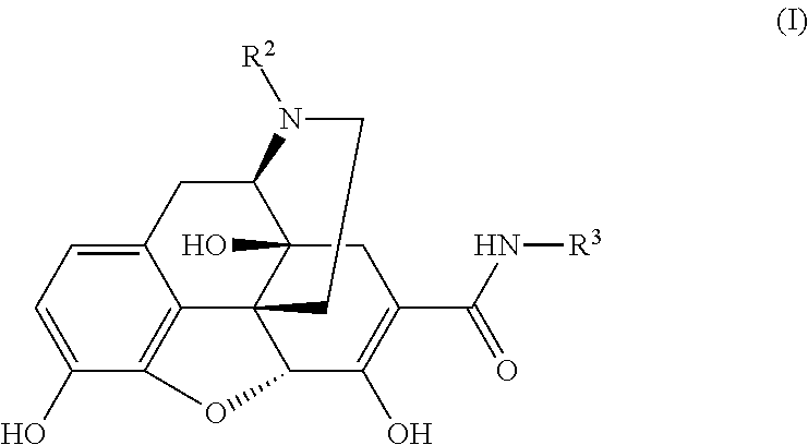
C1(O)=CC=C2C3=C1OC1C34CCN([R2])C(C2)C4(O)CC(C(N[R3])=O)=C1O
